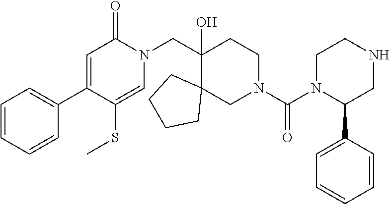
C(C1(O)C2(CN(C(N3C(C4=CC=CC=C4)CNCC3)=O)CC1)CCCC2)N1C(=O)C=C(C2=CC=CC=C2)C(SC)=C1
